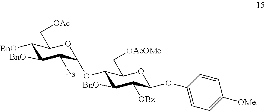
C1([BnO])C([BnO])C([N3])C(OC2C([BnO])C([OBz])C(OC3=CC=C([OMe])C=C3)OC2C[OAcOMe])OC1C[OAc]
